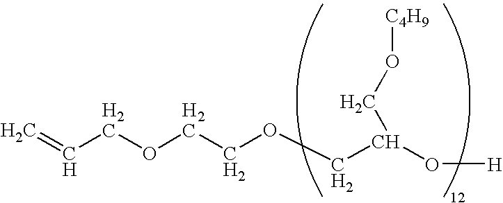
C(COCCOCC(O[H])CO[C4H9])=C
